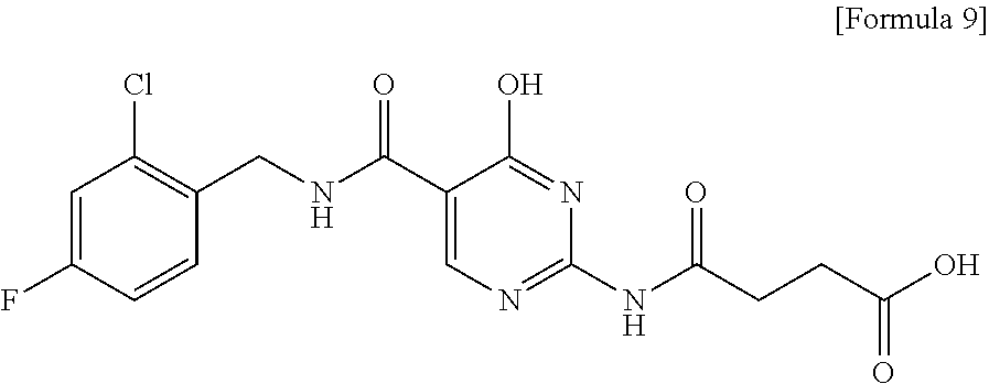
C1=C(F)C=CC(CNC(C2=CN=C(NC(CCC(O)=O)=O)N=C2O)=O)=C1Cl
